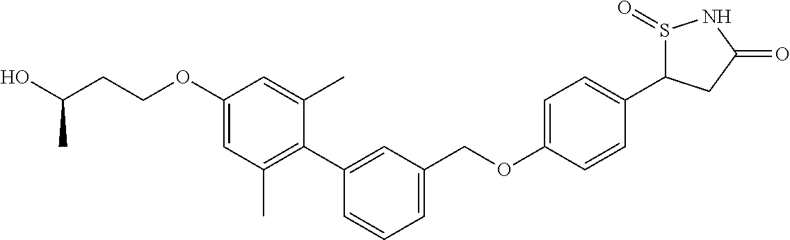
C1(OCCC(O)C)=CC(C)=C(C2=CC(COC3=CC=C(C4S(=O)NC(=O)C4)C=C3)=CC=C2)C(C)=C1
